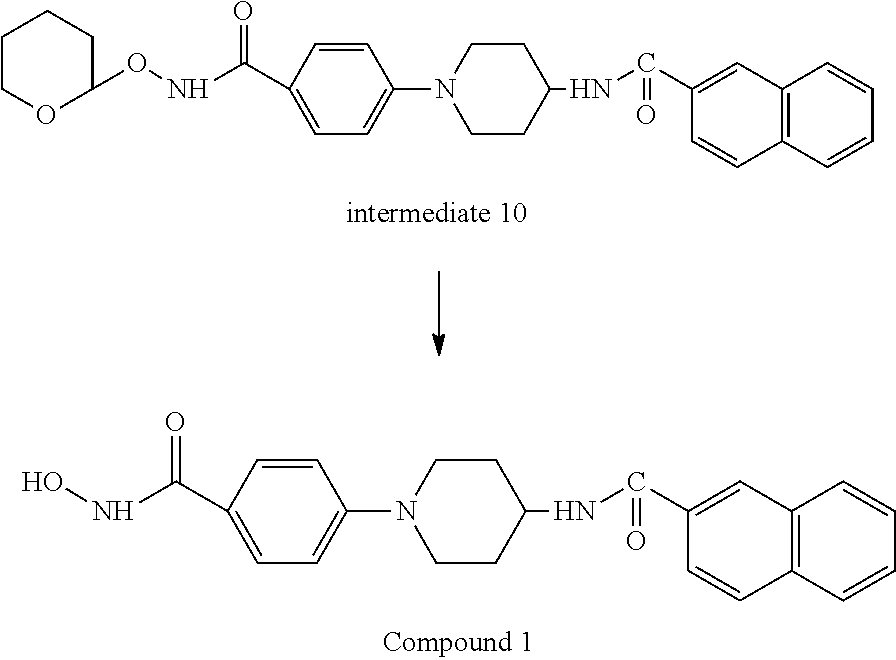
C1=CC(C(=O)NOC2CCCCO2)=CC=C1N1CCC(NC(C2=CC3=C(C=C2)C=CC=C3)=O)CC1.C1=CC(C(=O)NO)=CC=C1N1CCC(NC(C2=CC3=C(C=C2)C=CC=C3)=O)CC1
